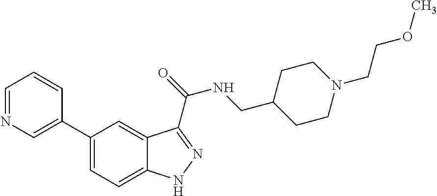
C1(C2=CN=CC=C2)=CC=C2C(=C1)C(C(=O)NCC1CCN(CCOC)CC1)=NN2
